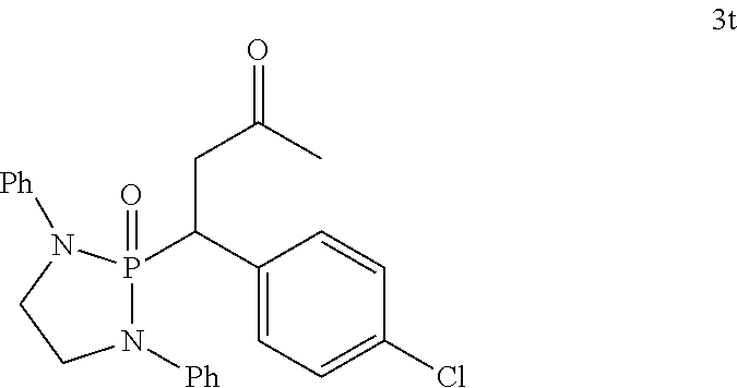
N1([Ph])P(=O)(C(C2=CC=C(Cl)C=C2)CC(=O)C)N([Ph])CC1
